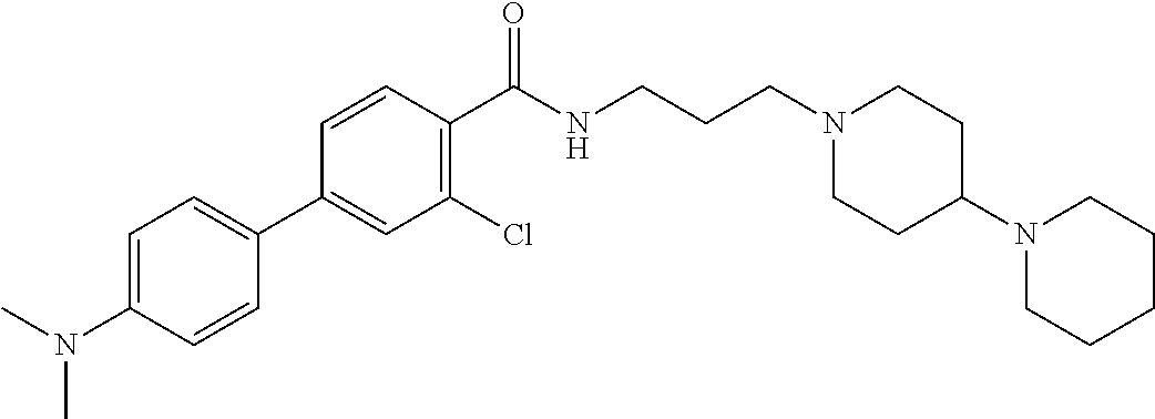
C1(C2=CC=C(N(C)C)C=C2)=CC(Cl)=C(C(NCCCN2CCC(N3CCCCC3)CC2)=O)C=C1
